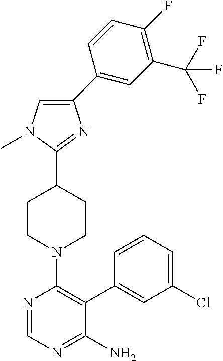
C1(C2=CC(C(F)(F)F)=C(F)C=C2)=CN(C)C(C2CCN(C3=C(C4=CC(Cl)=CC=C4)C(N)=NC=N3)CC2)=N1
